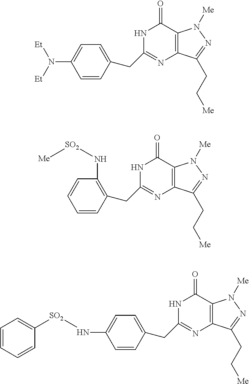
N1C(CC2=CC=C(N([Et])[Et])C=C2)=NC2=C(C1=O)N([Me])N=C2CC[Me].N1C(CC2=C(N[SO2][Me])C=CC=C2)=NC2=C(C1=O)N([Me])N=C2CC[Me].N1C(CC2=CC=C(N[SO2]C3=CC=CC=C3)C=C2)=NC2=C(C1=O)N([Me])N=C2CC[Me]
